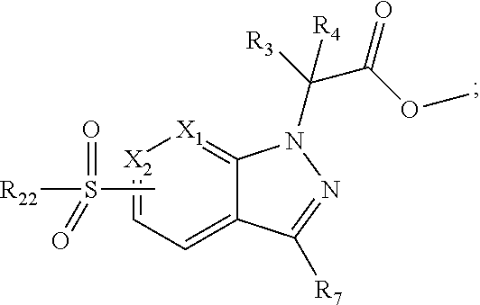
C1=C2C(=[X1][X2]=C1)N(C([R3])(C(OC)=O)[R4])N=C2[R7].CS([R22])(=O)=O
